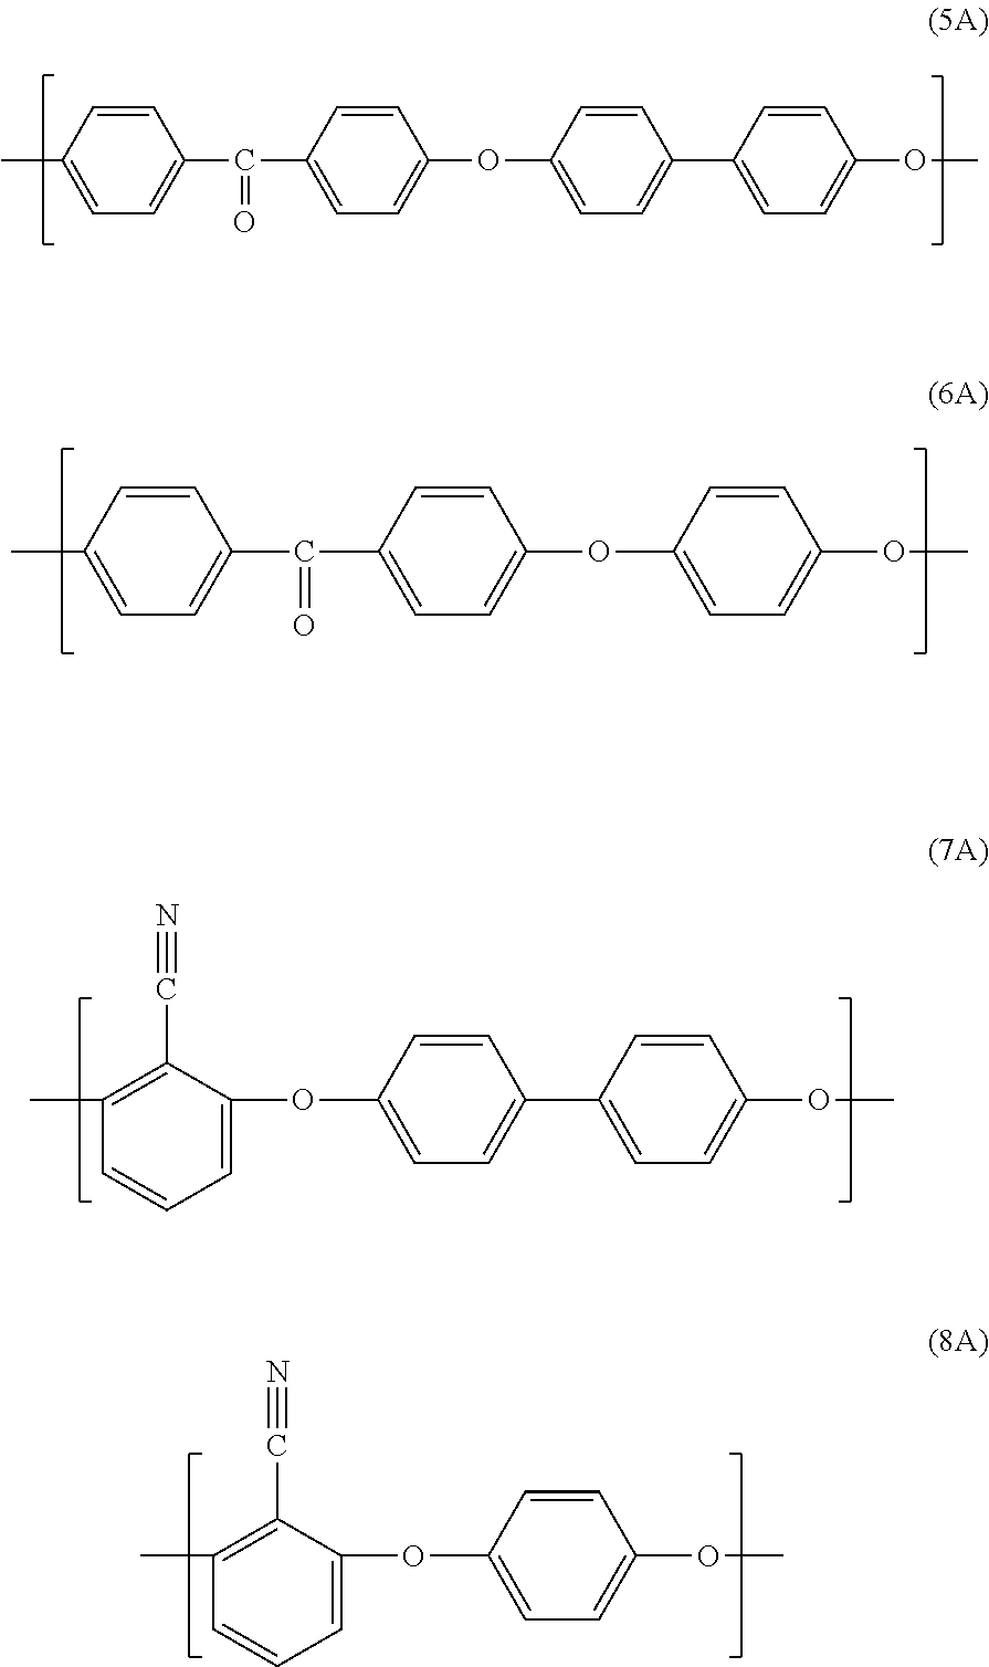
C1=CC(C)=CC=C1C(C1=CC=C(OC2=CC=C(C3=CC=C(OC)C=C3)C=C2)C=C1)=O.C1=CC(C)=CC=C1C(C1=CC=C(OC2=CC=C(OC)C=C2)C=C1)=O.C1=C(OC2=CC=C(C3=CC=C(OC)C=C3)C=C2)C(C#N)=C(C)C=C1.C1=C(OC2=CC=C(OC)C=C2)C(C#N)=C(C)C=C1
